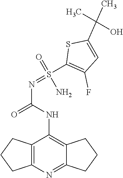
C12=C(N=C3C(=C1NC(=O)N=S(C1=C(F)C=C(C(C)(O)C)S1)(N)=O)CCC3)CCC2
